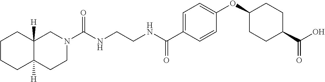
C(NCCNC(C1=CC=C(OC2CCC(C(O)=O)CC2)C=C1)=O)(=O)N1CC2([H])C([H])(CC1)CCCC2
